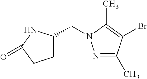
N1=C(C)C(Br)=C(C)N1CC1CCC(=O)N1
